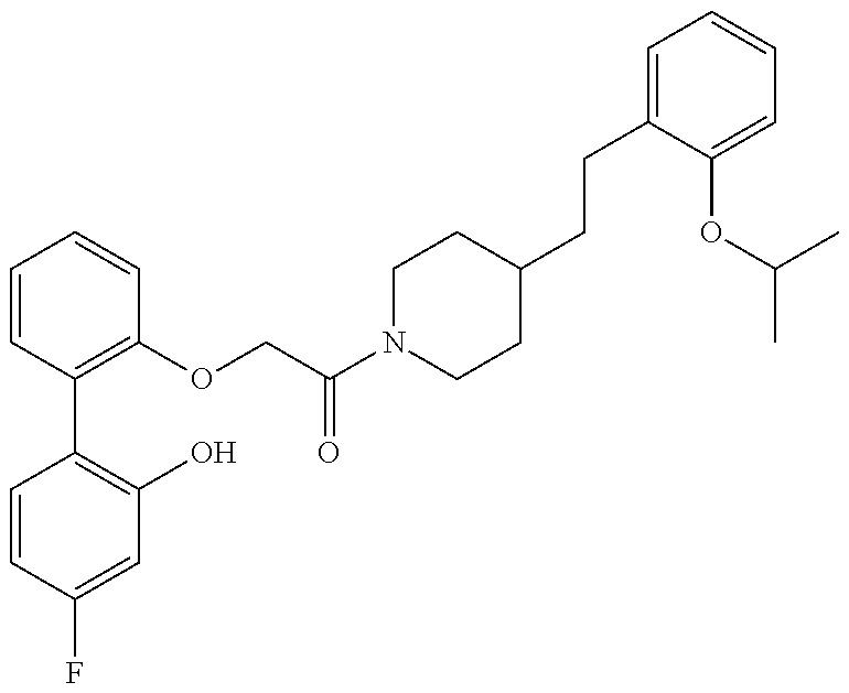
C1=CC(F)=CC(O)=C1C1=C(OCC(N2CCC(CCC3=CC=CC=C3OC(C)C)CC2)=O)C=CC=C1
